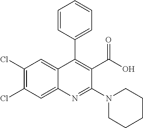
C1(Cl)=C(Cl)C=C2C(=C1)C(C1=CC=CC=C1)=C(C(=O)O)C(N1CCCCC1)=N2
